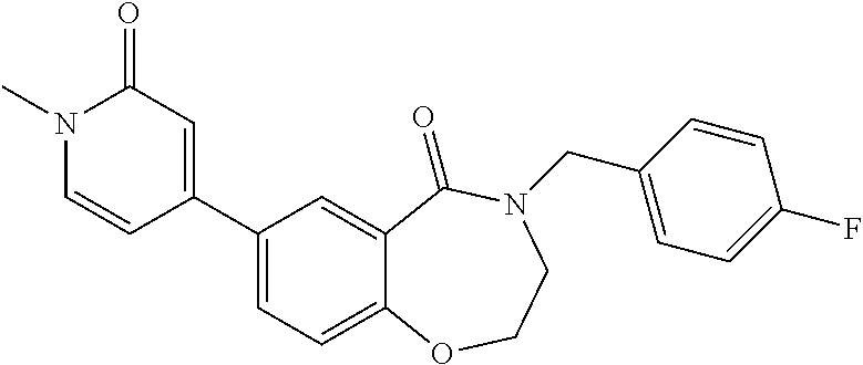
C1(C2=CC=C3C(=C2)C(=O)N(CC2=CC=C(F)C=C2)CCO3)=CC(=O)N(C)C=C1
